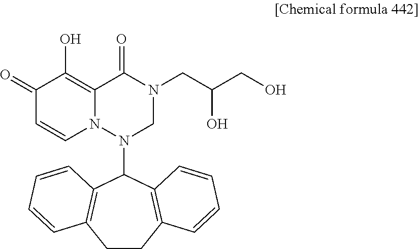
C1CC2=C(C(N3CN(CC(CO)O)C(=O)C4=C(O)C(=O)C=CN34)C3=C1C=CC=C3)C=CC=C2
